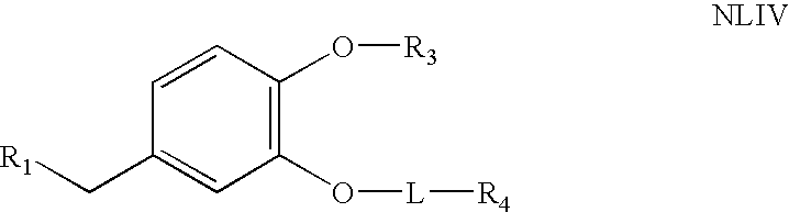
C1=CC(O[R3])=C(O[L][R4])C=C1C[R1]
